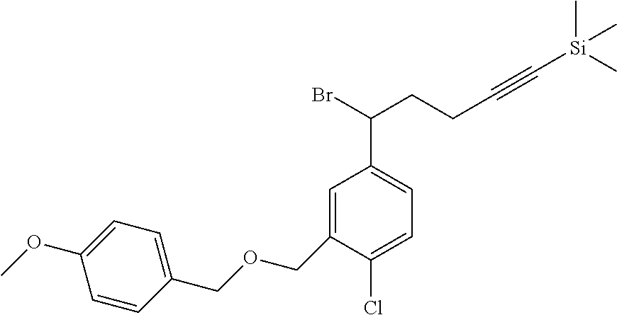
C1(COCC2=CC(C(Br)CCC#C[Si](C)(C)C)=CC=C2Cl)=CC=C(OC)C=C1
